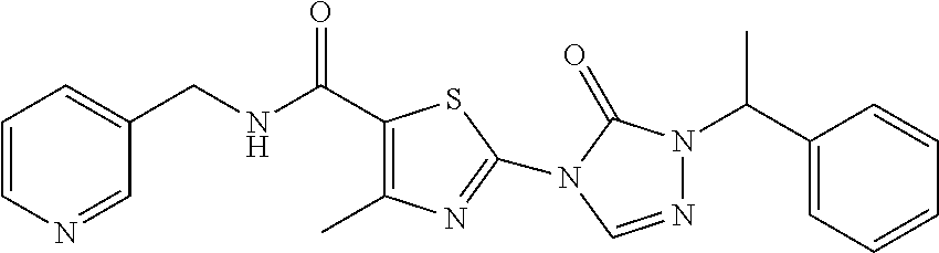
C1=CN=CC(CNC(C2=C(C)N=C(N3C(=O)N(C(C4=CC=CC=C4)C)N=C3)S2)=O)=C1
